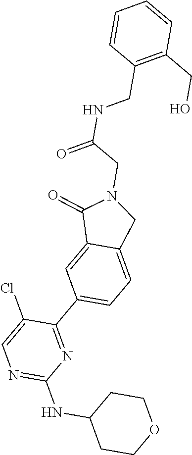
C1CC(NC2=NC=C(Cl)C(C3=CC=C4C(=C3)C(=O)N(CC(NCC3=C(CO)C=CC=C3)=O)C4)=N2)CCO1
